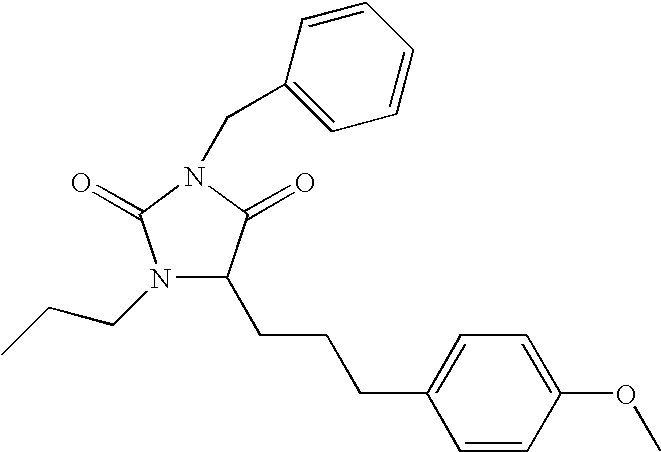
C1(CCCC2=CC=C(OC)C=C2)C(=O)N(CC2=CC=CC=C2)C(=O)N1CCC
